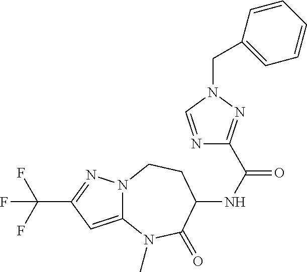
C(C1=NN2C(=C1)N(C)C(=O)C(NC(=O)C1=NN(CC3=CC=CC=C3)C=N1)CC2)(F)(F)F
